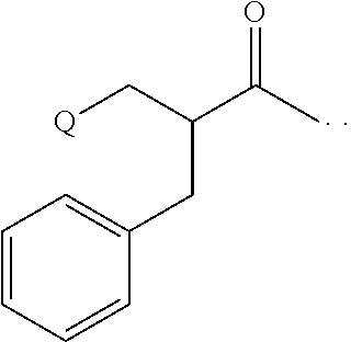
C1=CC=CC(CC(C(C)=O)C[Q])=C1
